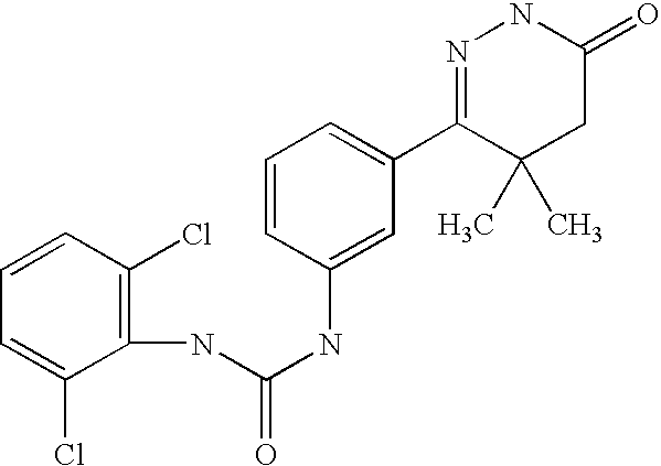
C1=CC(Cl)=C(NC(NC2=CC(C3=NNC(=O)CC3(C)C)=CC=C2)=O)C(Cl)=C1
